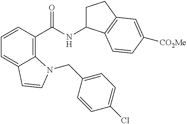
C1=CC(C(NC2CCC3=C2C=CC([CO2Me])=C3)=O)=C2C(=C1)C=CN2CC1=CC=C(Cl)C=C1
